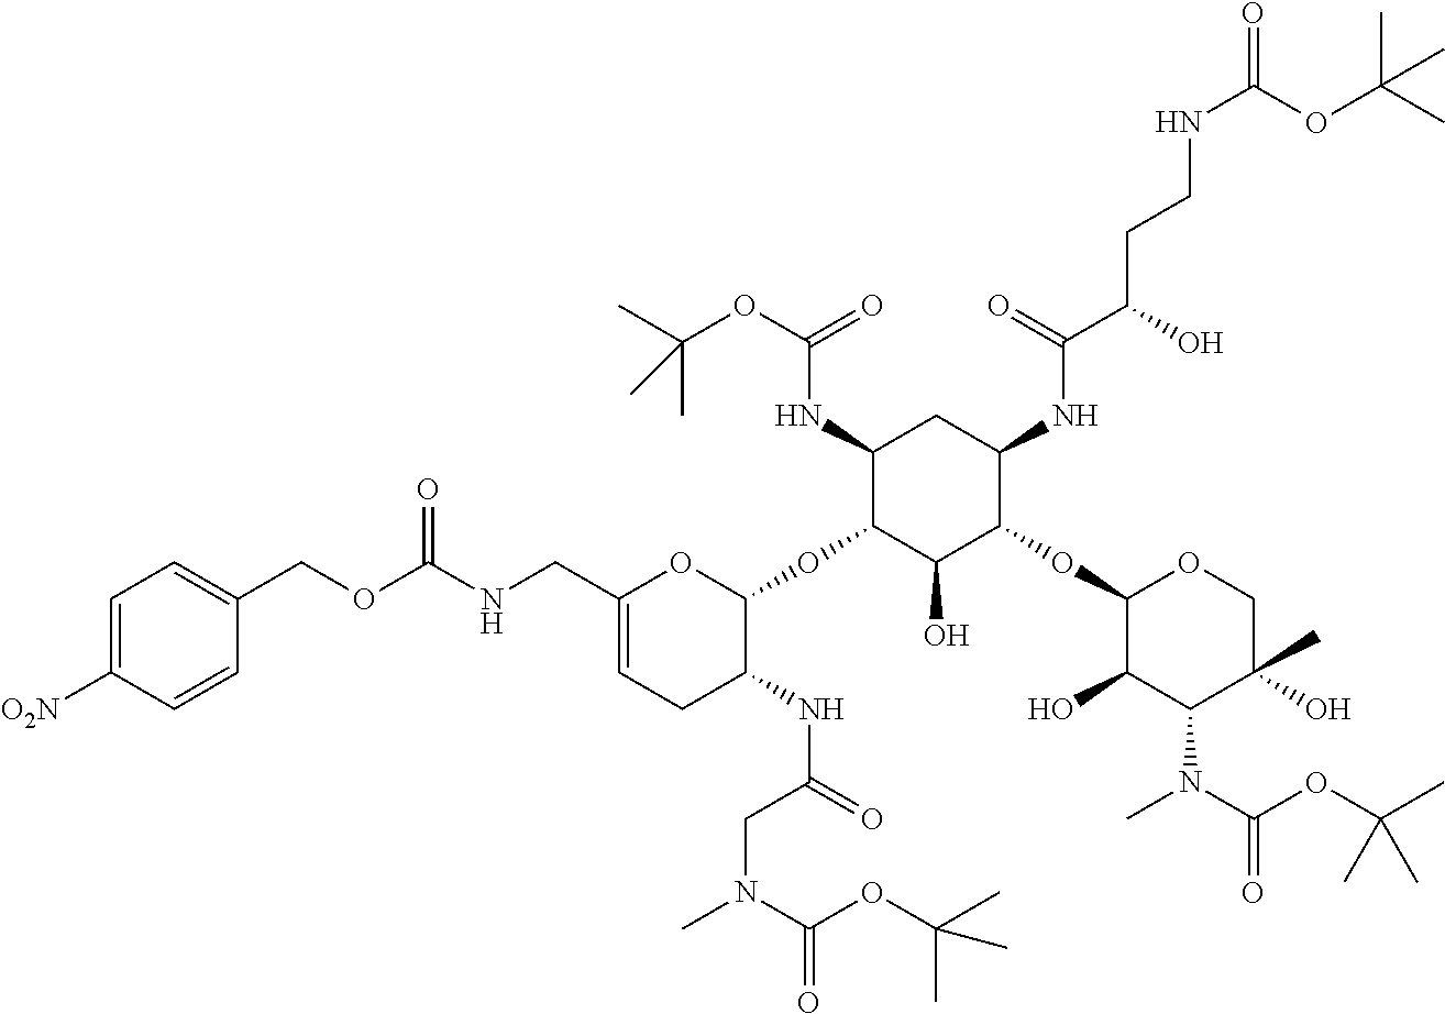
C1=C([O2N])C=CC(COC(NCC2=CCC(NC(=O)CN(C)C(OC(C)(C)C)=O)C(OC3C(O)C(OC4C(O)C(N(C(OC(C)(C)C)=O)C)C(C)(O)CO4)C(NC(C(O)CCNC(=O)OC(C)(C)C)=O)CC3NC(OC(C)(C)C)=O)O2)=O)=C1
